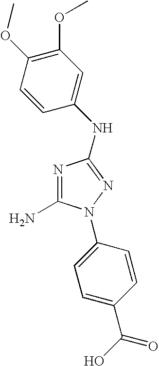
C1(N)=NC(NC2=CC(OC)=C(OC)C=C2)=NN1C1=CC=C(C(O)=O)C=C1
